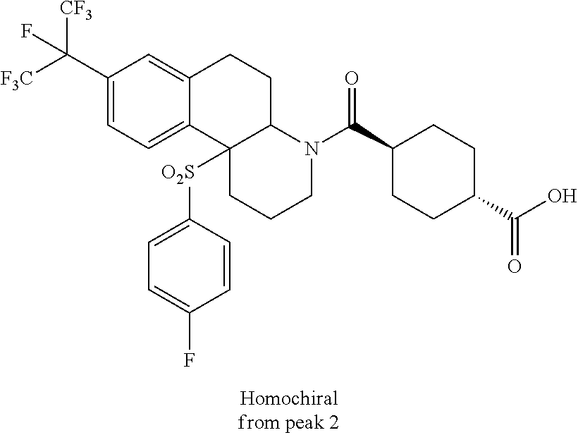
C1(C([CF3])([F3C])F)=CC=C2C(=C1)CCC1C2([O2S]C2=CC=C(F)C=C2)CCCN1C(C1CCC(C(O)=O)CC1)=O
